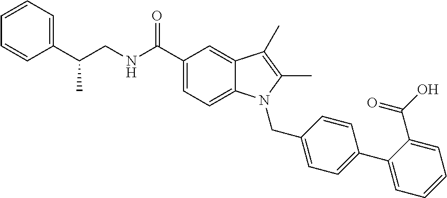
C(CNC(C1=CC=C2C(=C1)C(C)=C(C)N2CC1=CC=C(C2=CC=CC=C2C(O)=O)C=C1)=O)(C1=CC=CC=C1)C
